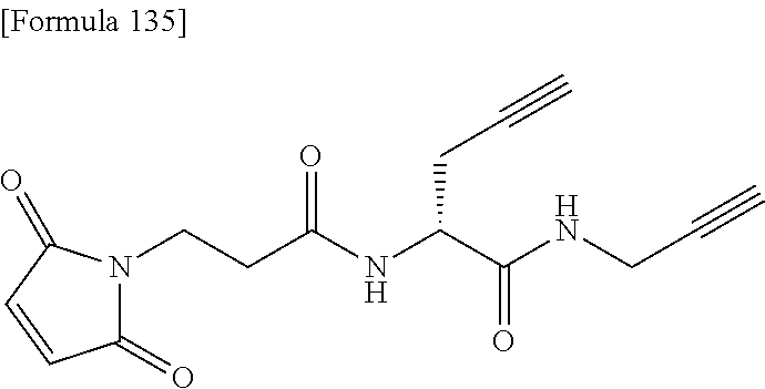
C1(=O)N(CCC(NC(C(NCC#C)=O)CC#C)=O)C(=O)C=C1
